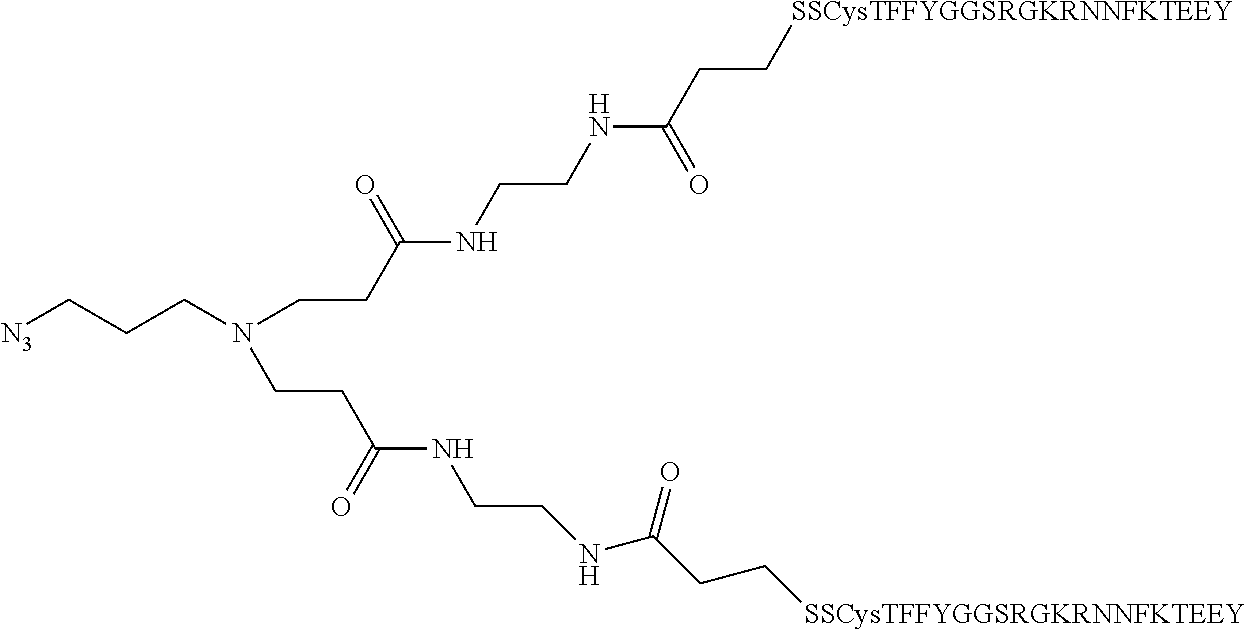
[N3]CCCN(CCC(NCCNC(CC[SSCysTFFYGGSRGKRNNFKTEEY])=O)=O)CCC(NCCNC(CC[SSCysTFFYGGSRGKRNNFKTEEY])=O)=O
